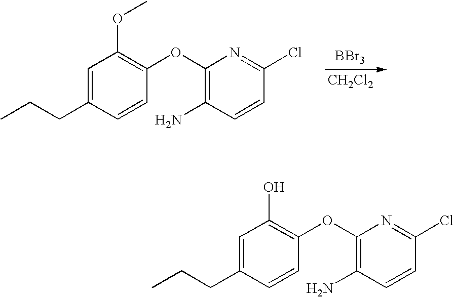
C1=C(CCC)C=CC(OC2=C(N)C=CC(Cl)=N2)=C1OC.[BBr3].[CH2Cl2].C1=C(CCC)C=CC(OC2=C(N)C=CC(Cl)=N2)=C1O
